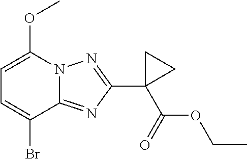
C1=C(OC)N2C(=NC(C3(C(OCC)=O)CC3)=N2)C(Br)=C1
